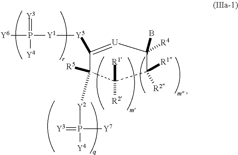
C1([Y5][Y1]P([Y6])(=[Y3])[Y4])=[U]C(B)([R4])C([R1])([R2])C([R2])([R1])C1([R5])[Y2]P([Y4])([Y7])=[Y3]
